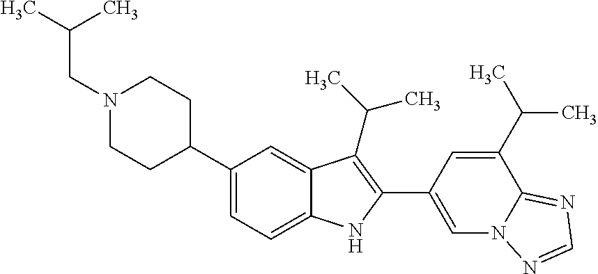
C(N1CCC(C2=CC=C3C(=C2)C(C(C)C)=C(C2=CN4C(=NC=N4)C(C(C)C)=C2)N3)CC1)C(C)C
